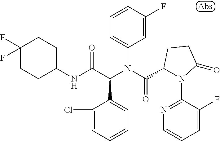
C1(NC(C(N(C(=O)C2N(C3=NC=CC=C3F)C(=O)CC2)C2=CC=CC(F)=C2)C2=CC=CC=C2Cl)=O)CCC(F)(F)CC1
